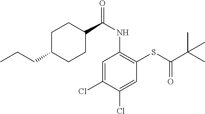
C1=C(Cl)C(Cl)=CC(SC(C(C)(C)C)=O)=C1NC(=O)C1CCC(CCC)CC1
